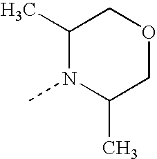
C1(C)N(C)C(C)COC1
